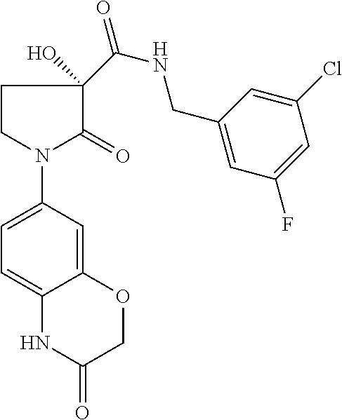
C1CN(C2=CC=C3C(=C2)OCC(=O)N3)C(=O)C1(C(=O)NCC1=CC(F)=CC(Cl)=C1)O
